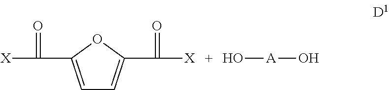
[X]C(=O)C1=CC=C(C(=O)[X])O1.O[A]O
